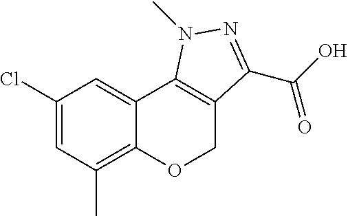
C1(Cl)=CC(C)=C2C(=C1)C1=C(CO2)C(C(O)=O)=NN1C
